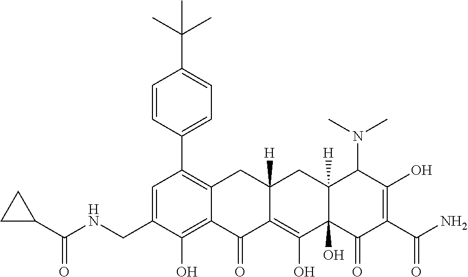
C1=C(CNC(C2CC2)=O)C(O)=C2C(=C1C1=CC=C(C(C)(C)C)C=C1)CC1([H])C(=C(O)C3(O)C([H])(C1)C(N(C)C)C(O)=C(C(N)=O)C3=O)C2=O
